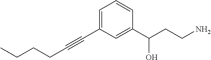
C(CCC#CC1=CC=CC(C(CCN)O)=C1)C
